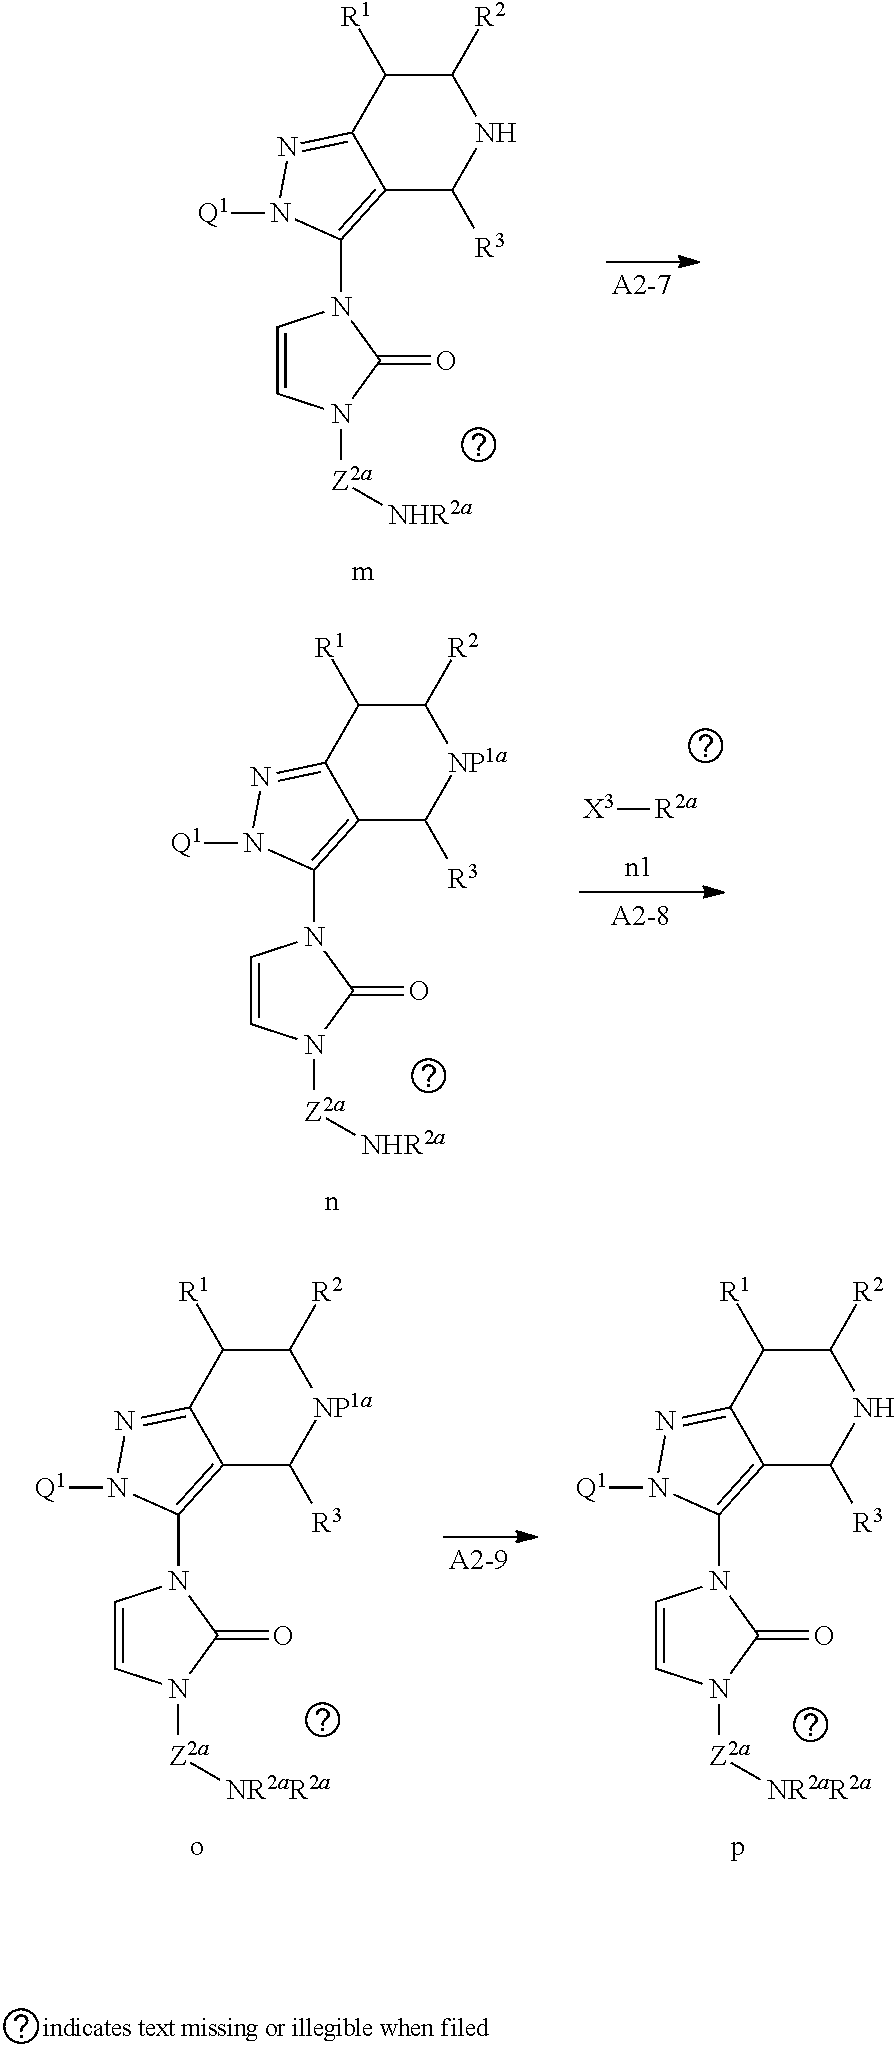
C1([R2])C([R1])C2=NN([Q1])C(N3C=CN([Z2a][NHR2a])C3=O)=C2C([R3])N1.C1([R2])C([R1])C2=NN([Q1])C(N3C=CN([Z2a][NR2aR2a])C3=O)=C2C([R3])[NP1a]1.C1([R2])C([R1])C2=NN([Q1])C(N3C=CN([Z2a][NR2aR2a])C3=O)=C2C([R3])N1.C1([R2])C([R1])C2=NN([Q1])C(N3C=CN([Z2a][NHR2a])C3=O)=C2C([R3])[NP1a]1.[X3][R2a]
